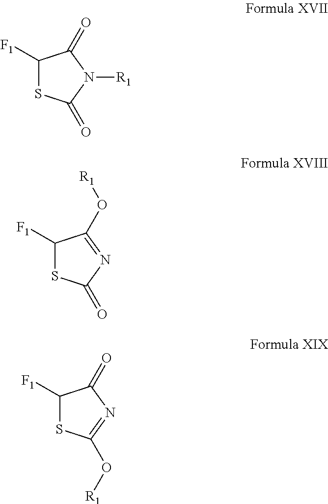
C1([F1])SC(=O)N([R1])C1=O.C1([F1])SC(=O)N=C1O[R1].C1([F1])SC(O[R1])=NC1=O
